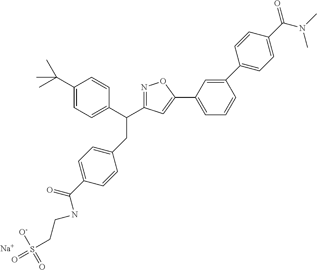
C1(CC(C2=CC=C(C(C)(C)C)C=C2)C2=NOC(C3=CC=CC(C4=CC=C(C(=O)N(C)C)C=C4)=C3)=C2)=CC=C(C(=O)NCCS(=O)([O-])=O)C=C1.[Na]
